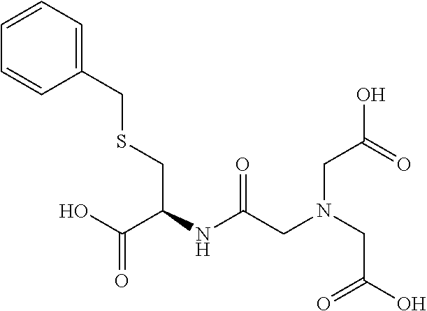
N(C(CN(CC(=O)O)CC(O)=O)=O)C(C(O)=O)CSCC1=CC=CC=C1
